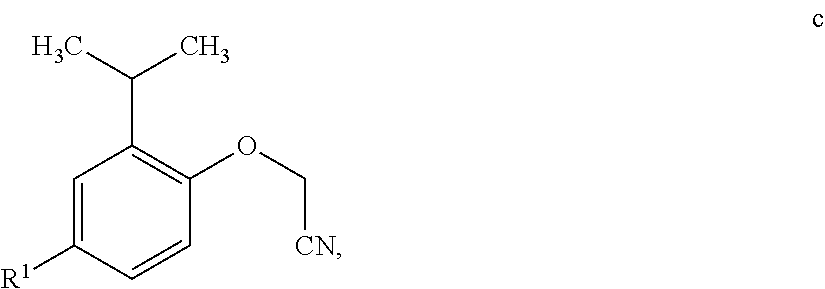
C1=C([R1])C=CC(OC[CN])=C1C(C)C
